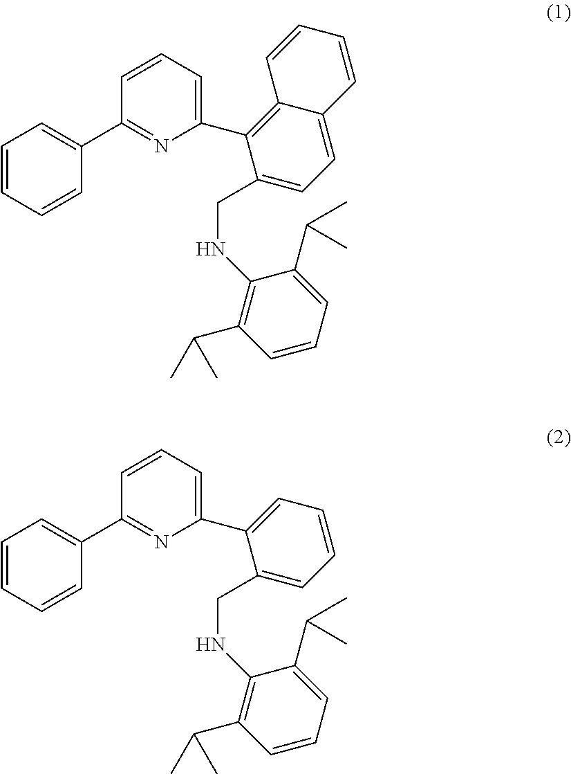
C1(CNC2=C(C(C)C)C=CC=C2C(C)C)=CC=CC=C1C1=CC=CC(C2=CC=CC=C2)=N1.C1(CNC2=C(C(C)C)C=CC=C2C(C)C)=CC=C2C(=C1C1=CC=CC(C3=CC=CC=C3)=N1)C=CC=C2
